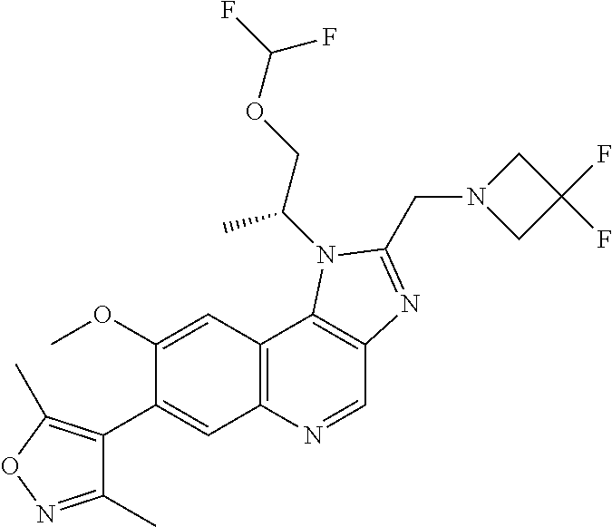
C1(OC)=CC2=C(C=C1C1=C(C)ON=C1C)N=CC1=C2N(C(C)COC(F)F)C(CN2CC(F)(F)C2)=N1
